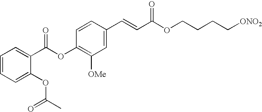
C1=CC=C(OC(C)=O)C(C(OC2=C([OMe])C=C(C=CC(OCCCC[ONO2])=O)C=C2)=O)=C1
